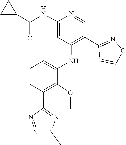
CN1N=NC(C2=C(OC)C(NC3=C(C4=NOC=C4)C=NC(NC(C4CC4)=O)=C3)=CC=C2)=N1
